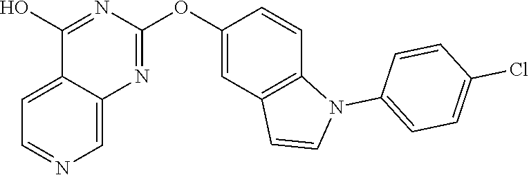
C12=CC=NC=C1N=C(OC1=CC3=C(C=C1)N(C1=CC=C(Cl)C=C1)C=C3)N=C2O
